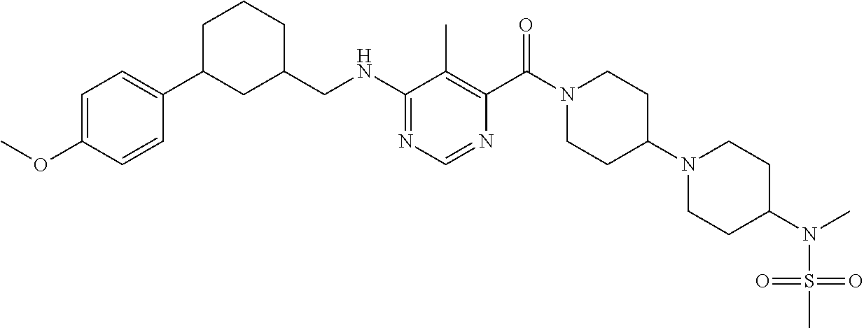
C1(NCC2CCCC(C3=CC=C(OC)C=C3)C2)=NC=NC(C(N2CCC(N3CCC(N(S(=O)(=O)C)C)CC3)CC2)=O)=C1C
